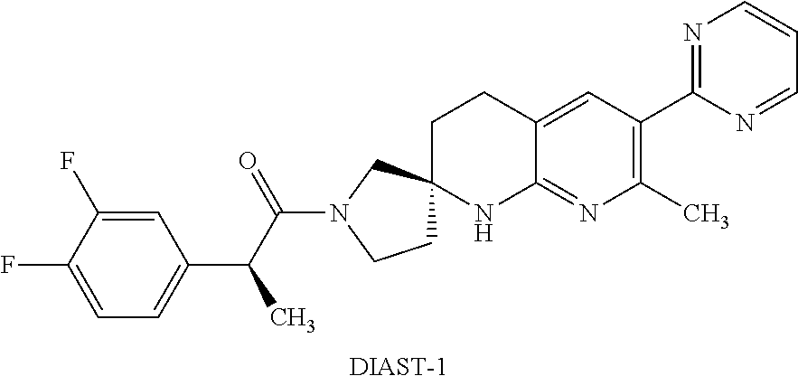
C1=C(F)C(F)=CC(C(C(N2CCC3(C2)CCC2=CC(C4=NC=CC=N4)=C(C)N=C2N3)=O)C)=C1.[DIAST-1]
